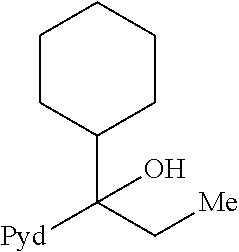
C1(C(C[Me])([Pyd])O)CCCCC1
